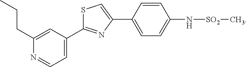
C1=C(C2=NC(C3=CC=C(N[SO2]C)C=C3)=CS2)C=C(CCC)N=C1
